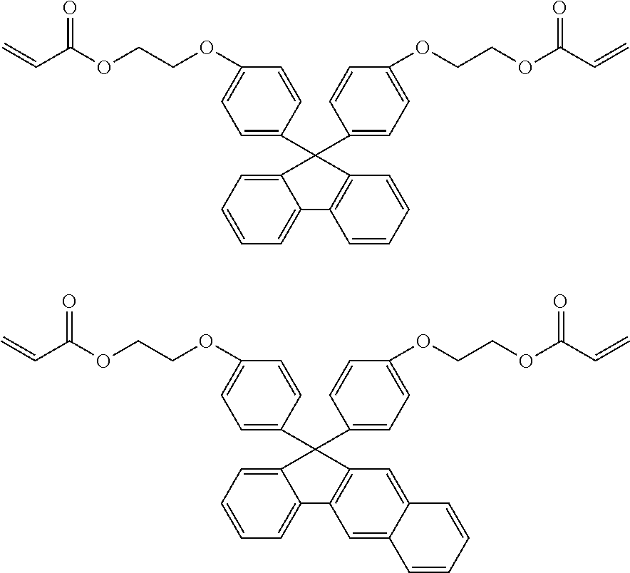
C1(OCCOC(C=C)=O)=CC=C(C2(C3=CC=C(OCCOC(C=C)=O)C=C3)C3=CC=CC=C3C3=C2C=CC=C3)C=C1.C1(OCCOC(C=C)=O)=CC=C(C2(C3=CC=C(OCCOC(C=C)=O)C=C3)C3=CC=CC=C3C3=C2C=C2C(=C3)C=CC=C2)C=C1
